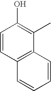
C1=CC2=C(C(C)=C1O)C=CC=C2
